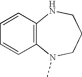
C1=CC2=C(C=C1)N(C)CCCN2
